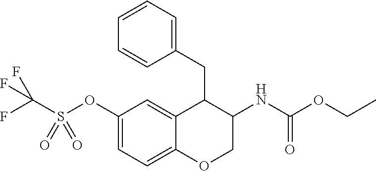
C(S(OC1=CC=C2C(=C1)C(CC1=CC=CC=C1)C(NC(OCC)=O)CO2)(=O)=O)(F)(F)F
